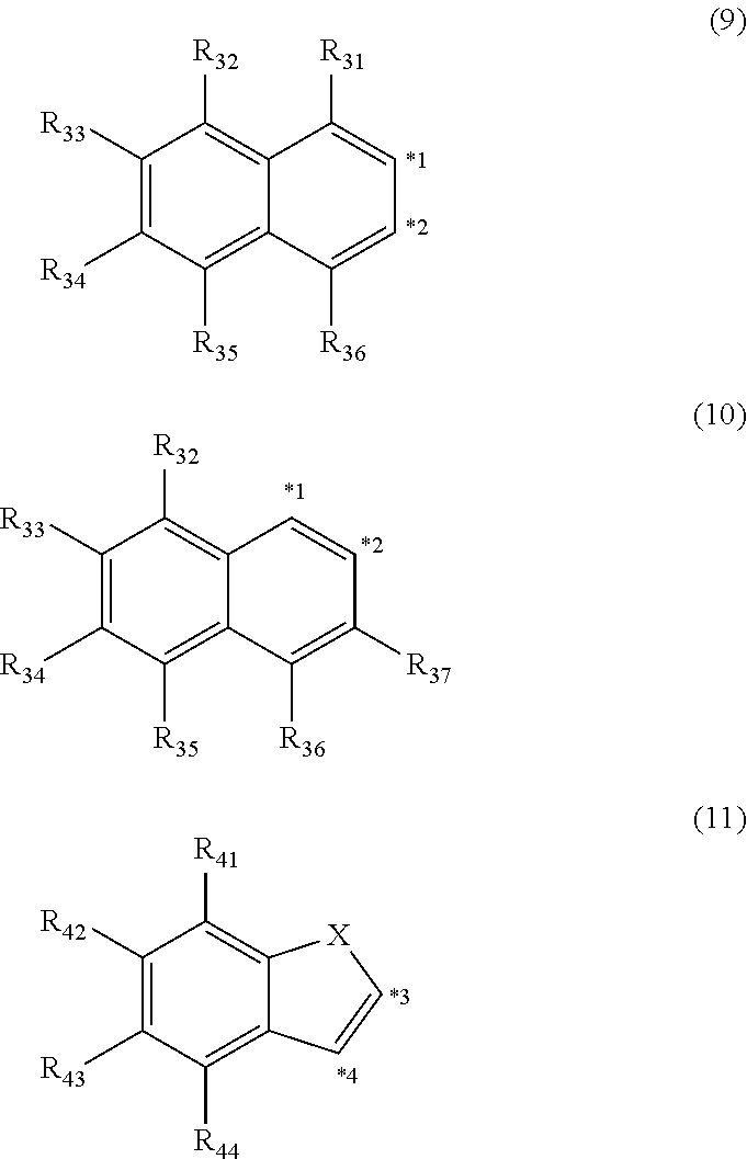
C1([R33])=C([R34])C([R35])=C2C(=C1[R32])C([R31])=CC=C2[R36].C1([R33])=C([R34])C([R35])=C2C(=C1[R32])C=CC([R37])=C2[R36].C1([R42])=C([R43])C([R44])=C2C(=C1[R41])[X]C=C2
